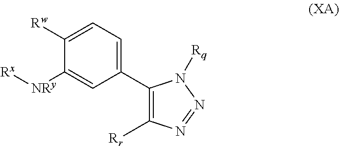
C1([Rw])=CC=C(C2=C([Rr])N=NN2[Rq])C=C1[NRy][Rx]
